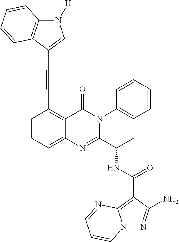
N12N=C(N)C(C(NC(C3=NC4=CC=CC(C#CC5=CN([H])C6=C5C=CC=C6)=C4C(=O)N3C3=CC=CC=C3)C)=O)=C1N=CC=C2
